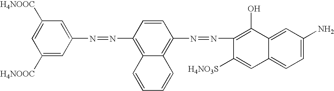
C1([H4NOOC])=CC(N=NC2=C3C(=C(N=NC4=C(O)C5=CC(N)=CC=C5C=C4[H4NO3S])C=C2)C=CC=C3)=CC([H4NOOC])=C1
